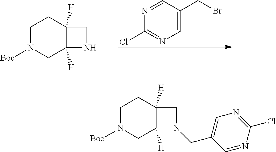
C1N([Boc])CC2([H])C([H])(C1)CN2.N1=CC(CBr)=CN=C1Cl.C1N([Boc])CC2([H])C([H])(C1)CN2CC1=CN=C(Cl)N=C1
